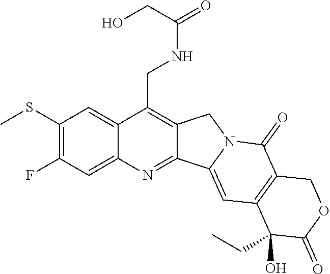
C1(SC)=C(F)C=C2C(=C1)C(CNC(CO)=O)=C1C(=N2)C2=CC3=C(C(=O)N2C1)COC(=O)C3(CC)O
